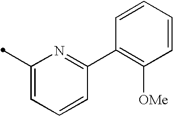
C1(C)=CC=CC(C2=C([OMe])C=CC=C2)=N1
